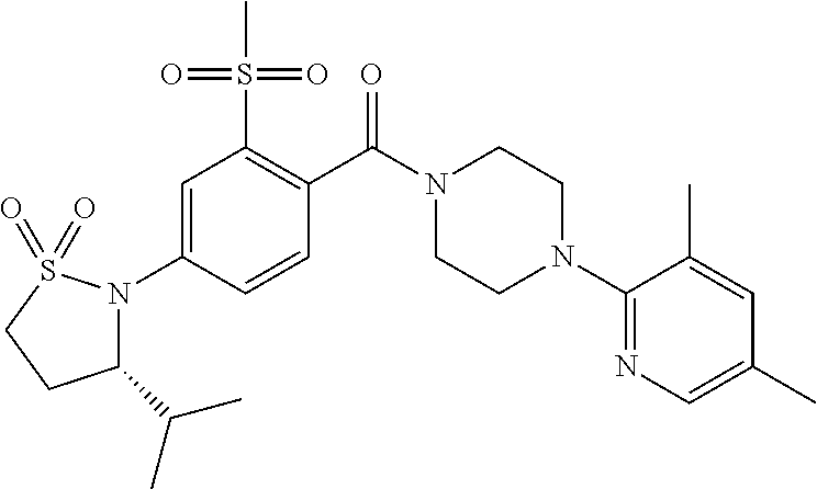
C1(C(C)C)N(C2=CC(S(=O)(=O)C)=C(C(N3CCN(C4=NC=C(C)C=C4C)CC3)=O)C=C2)S(=O)(=O)CC1
